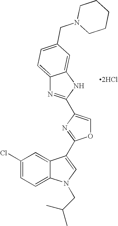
C1(Cl)=CC=C2C(=C1)C(C1=NC(C3=NC4=CC=C(CN5CCCCC5)C=C4N3)=CO1)=CN2CC(C)C.[2HCl]
